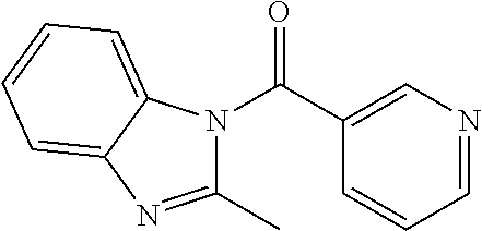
O=C(C1=CN=CC=C1)N1C(C)=NC2=CC=CC=C12
